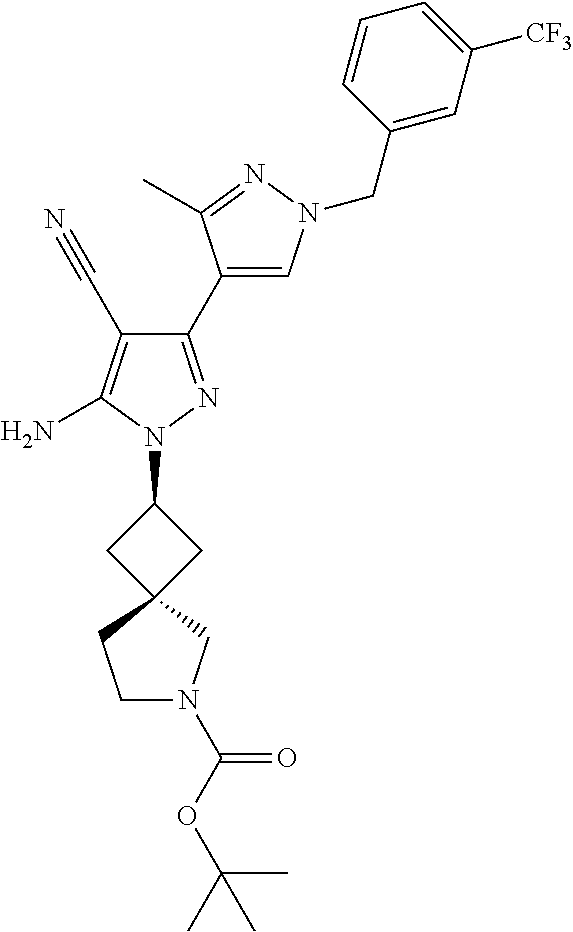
C1(C2=CN(CC3=CC([CF3])=CC=C3)N=C2C)=NN(C2CC3(C2)CN(C(OC(C)(C)C)=O)CC3)C(N)=C1C#N
